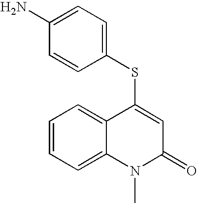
C1(SC2=CC(=O)N(C)C3=CC=CC=C32)=CC=C(N)C=C1
